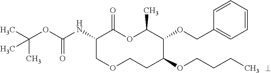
N(C1COCCC(OCCCC)C(OCC2=CC=CC=C2)C(C)OC1=O)C(OC(C)(C)C)=O
